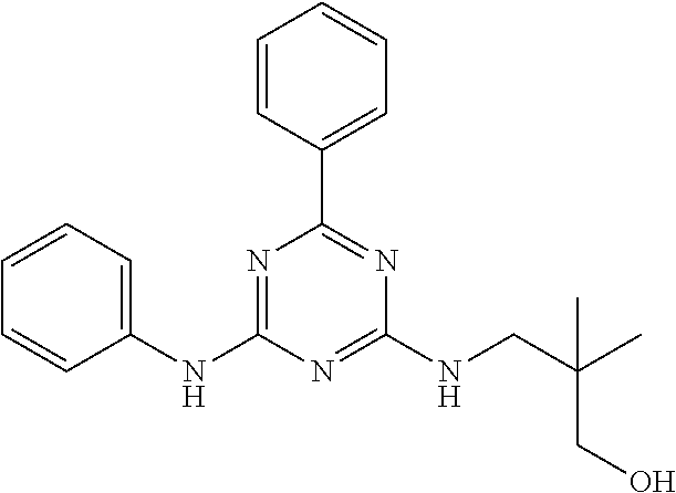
C1(NC2=NC(C3=CC=CC=C3)=NC(NCC(C)(C)CO)=N2)=CC=CC=C1
